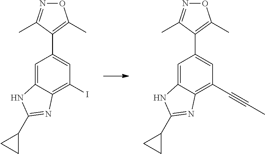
N1=C(C)C(C2=CC(I)=C3C(=C2)NC(C2CC2)=N3)=C(C)O1.N1=C(C)C(C2=CC(C#CC)=C3C(=C2)NC(C2CC2)=N3)=C(C)O1
